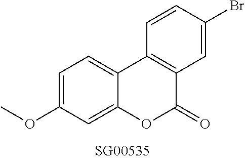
COC1=CC=C2C(=C1)OC(=O)C1=C2C=CC(Br)=C1
